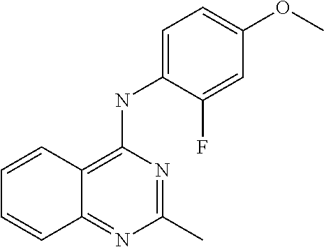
C1=C(NC2=C3C(=NC(C)=N2)C=CC=C3)C(F)=CC(OC)=C1
